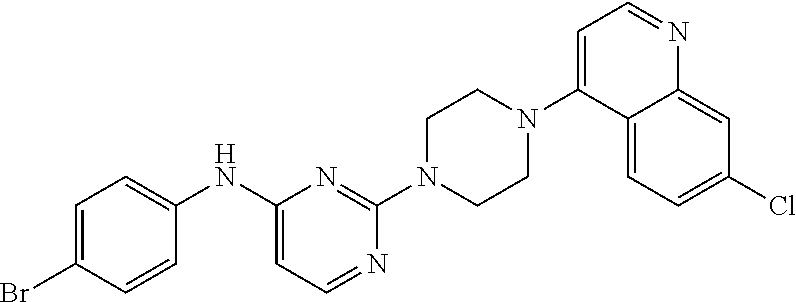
C1=C(Br)C=CC(NC2=CC=NC(N3CCN(C4=CC=NC5=CC(Cl)=CC=C45)CC3)=N2)=C1
